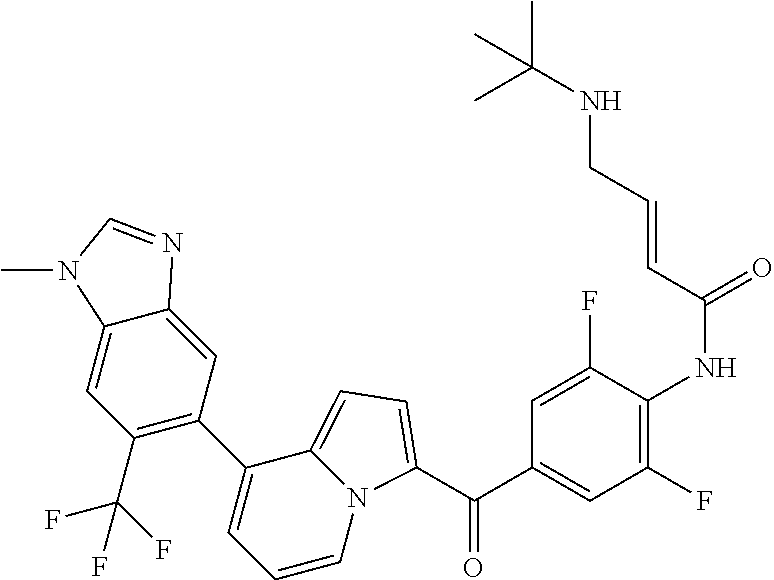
C(C1=CC(F)=C(NC(=O)C=CCNC(C)(C)C)C(F)=C1)(=O)C1=CC=C2N1C=CC=C2C1=C(C(F)(F)F)C=C2C(=C1)N=CN2C
